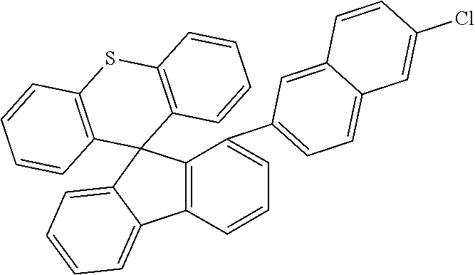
C1=CC2=C(C=C1)C1(C3=C(S2)C=CC=C3)C2=CC=CC=C2C2=C1C(C1=CC=C3C(=C1)C=CC(Cl)=C3)=CC=C2
